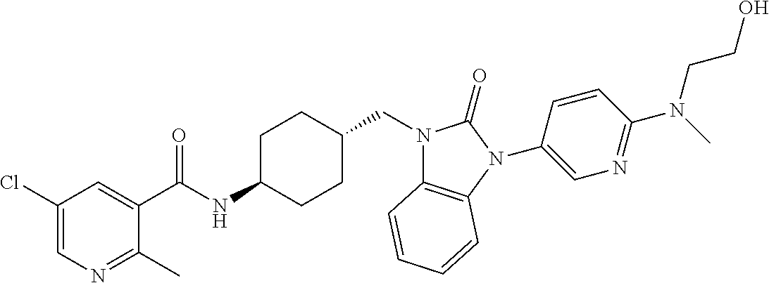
C1(C(NC2CCC(CN3C4=C(N(C5=CN=C(N(C)CCO)C=C5)C3=O)C=CC=C4)CC2)=O)=CC(Cl)=CN=C1C
